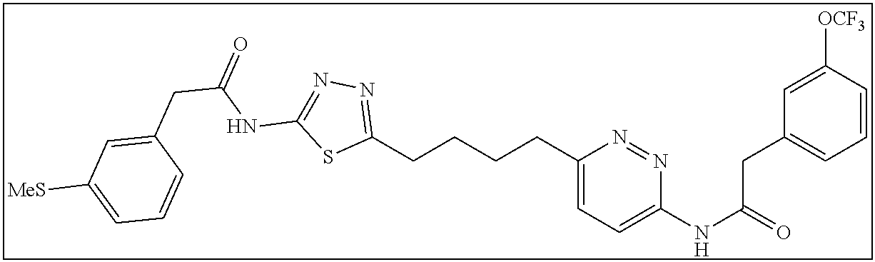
C1(CCCCC2=CC=C(NC(=O)CC3=CC=CC([OCF3])=C3)N=N2)=NN=C(NC(CC2=CC([MeS])=CC=C2)=O)S1
